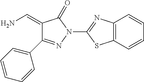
C12=C(C=CC=C1)SC(N1N=C(C3=CC=CC=C3)C(=CN)C1=O)=N2
